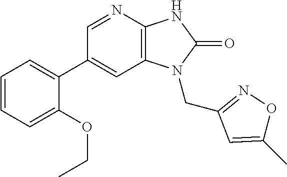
C1(C2=CC=CC=C2OCC)=CC2=C(N=C1)NC(=O)N2CC1=NOC(C)=C1
